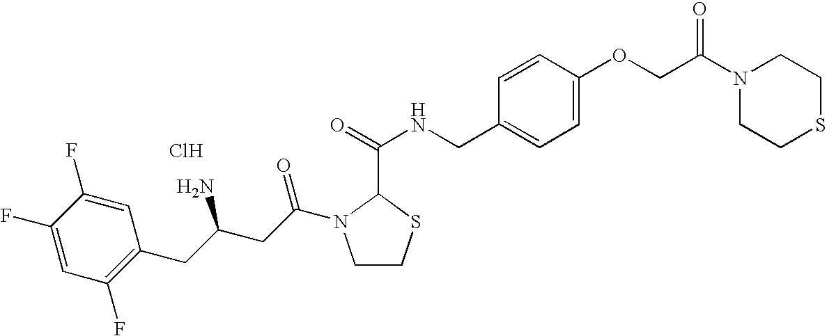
Cl.C1(F)=CC(F)=C(CC(CC(=O)N2CCSC2C(=O)NCC2=CC=C(OCC(N3CCSCC3)=O)C=C2)N)C=C1F
